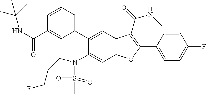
C1=CC(C2=C(C(=O)NC)C3=C(C=C(N(S(C)(=O)=O)CCCF)C(C4=CC=CC(C(NC(C)(C)C)=O)=C4)=C3)O2)=CC=C1F
